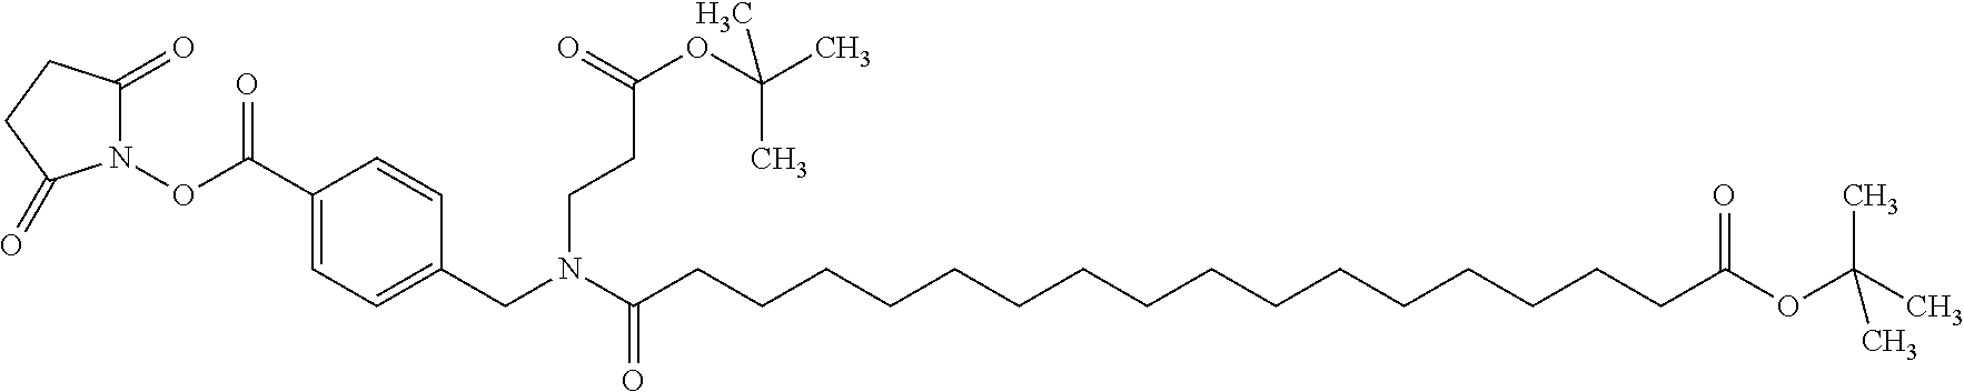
C1(=O)CCC(=O)N1OC(C1=CC=C(CN(C(CCCCCCCCCCCCCCCCC(OC(C)(C)C)=O)=O)CCC(=O)OC(C)(C)C)C=C1)=O
